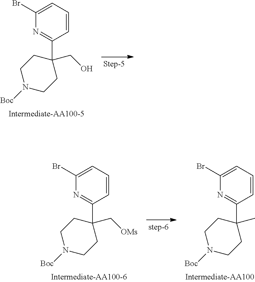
C1(Br)=CC=CC(C2(C[OMs])CCN([Boc])CC2)=N1.C1(Br)=CC=CC(C2(C)CCN([Boc])CC2)=N1.C1(Br)=CC=CC(C2(CO)CCN([Boc])CC2)=N1
